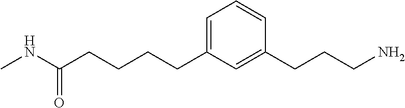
C(CCCCC1=CC=CC(CCCN)=C1)(NC)=O
